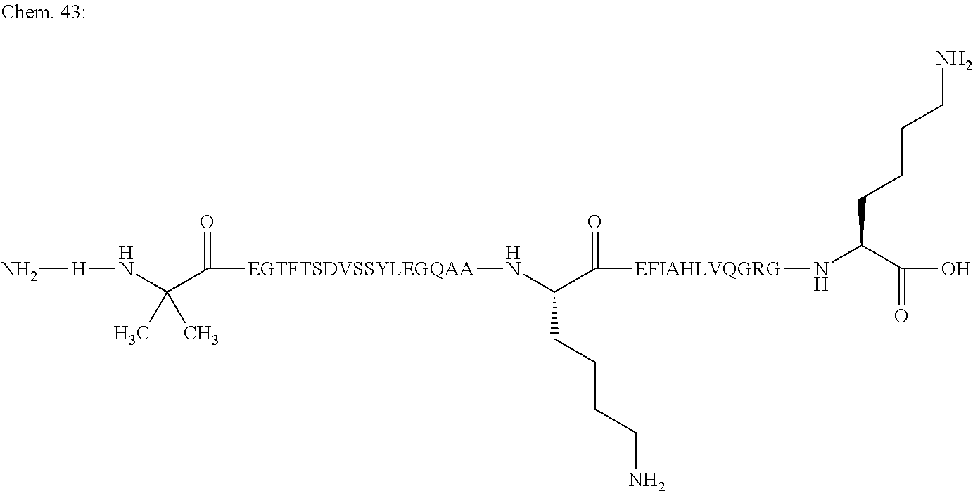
N[H]NC(C([EGTFTSDVSSYLEGQAA]NC(C([EFIAHLVQGRG]NC(C(O)=O)CCCCN)=O)CCCCN)=O)(C)C
